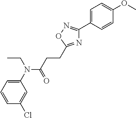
C1(N(C(=O)CCC2=NC(C3=CC=C(OC)C=C3)=NO2)CC)=CC=CC(Cl)=C1
